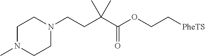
C1N(CCC(C(OCC[PheTS])=O)(C)C)CCN(C)C1
